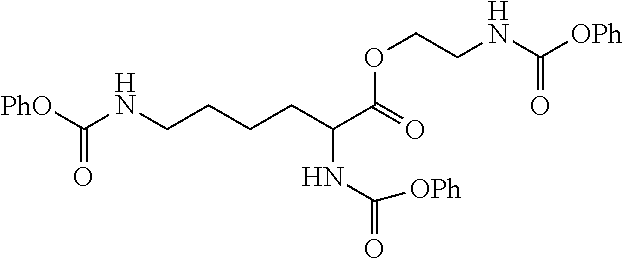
[PhO]C(NCCCCC(C(=O)OCCNC([OPh])=O)NC([OPh])=O)=O
